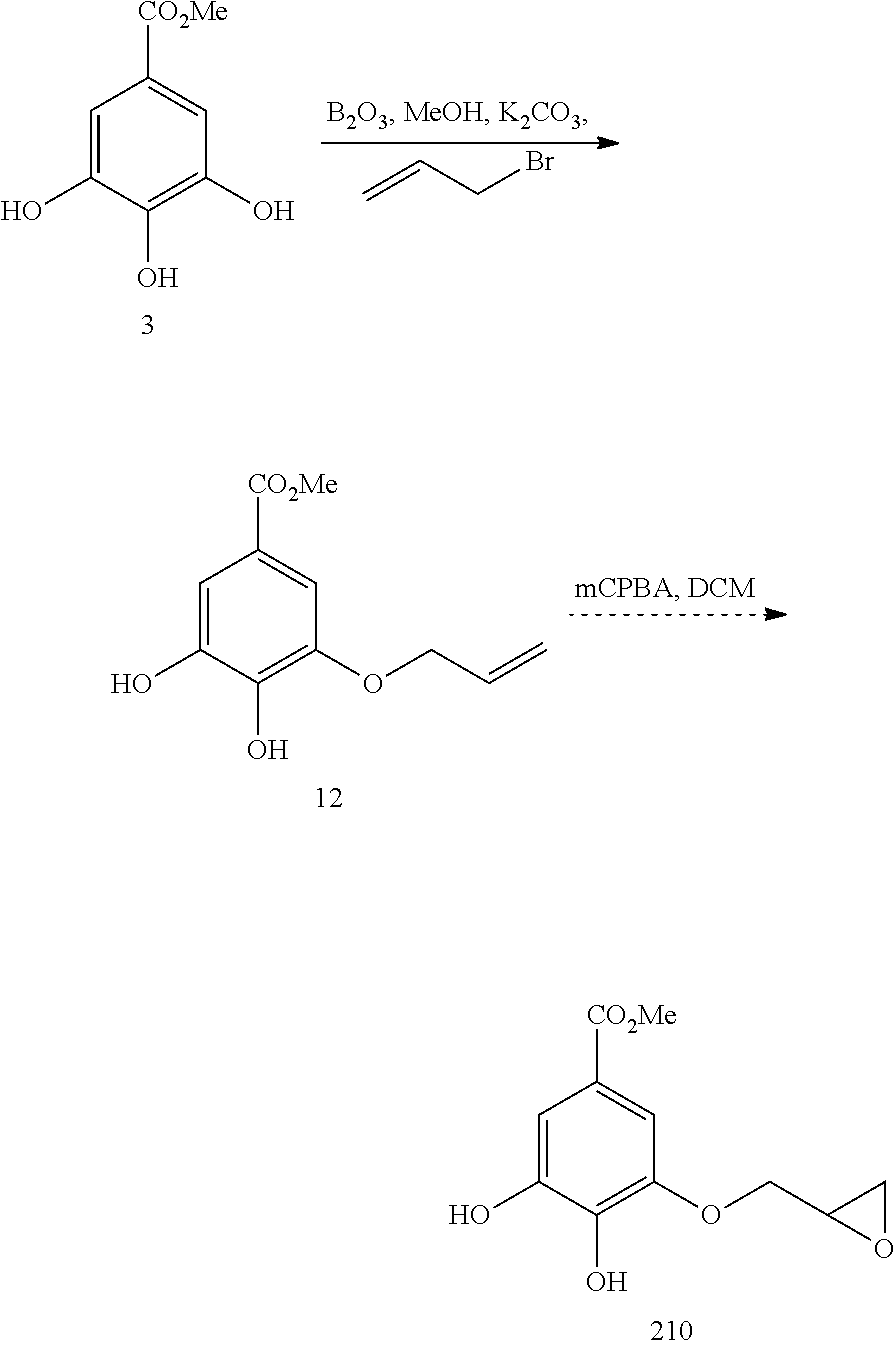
C1=C(O)C(O)=C(O)C=C1[CO2Me].C=CCBr.C1=C(O)C(O)=C(OCC=C)C=C1[CO2Me].C1=C(O)C(O)=C(OCC2CO2)C=C1[CO2Me]
